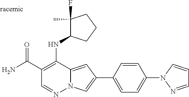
O=C(C1=C(NC2C(F)(C)CCC2)C2=CC(C3=CC=C(N4N=CC=C4)C=C3)=CN2N=C1)N
